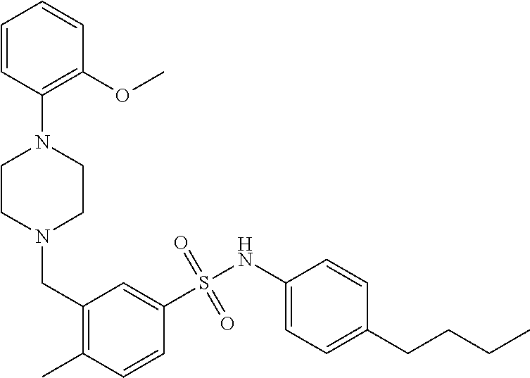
N1(CC2=C(C)C=CC(S(NC3=CC=C(CCCC)C=C3)(=O)=O)=C2)CCN(C2=C(OC)C=CC=C2)CC1
